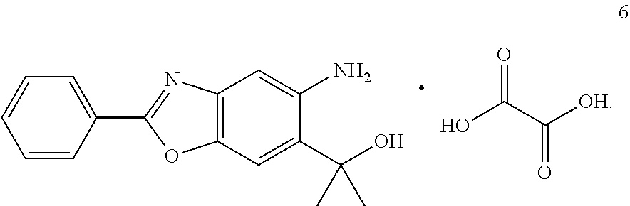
C1=CC=CC(C2=NC3=C(C=C(C(O)(C)C)C(N)=C3)O2)=C1.OC(C([OH])=O)=O
